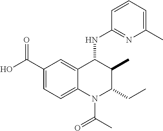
C1(C(=O)O)=CC=C2C(=C1)C(NC1=NC(C)=CC=C1)C(C)C(CC)N2C(=O)C
